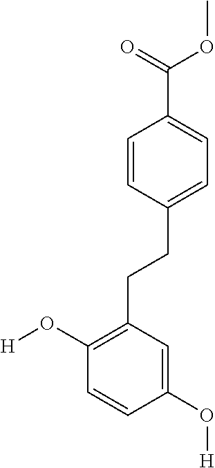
C1=CC(CCC2=C(O[H])C=CC(O[H])=C2)=CC=C1C(=O)OC
